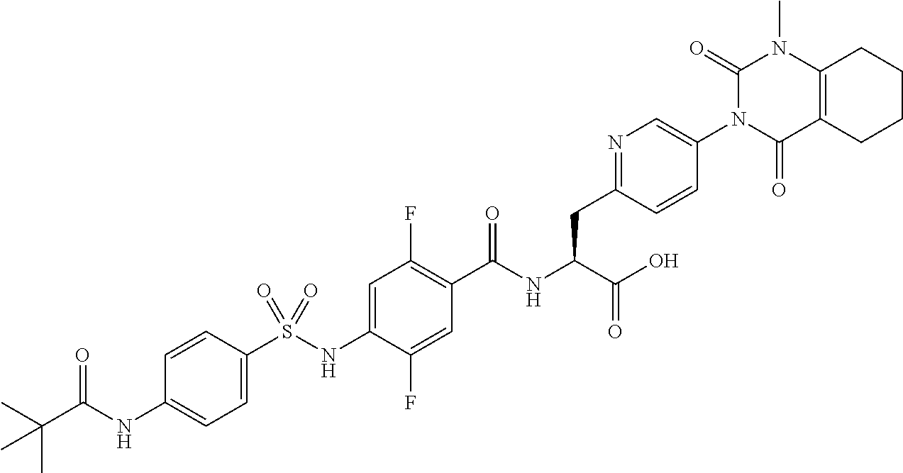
C1=C(S(NC2=CC(F)=C(C(NC(C(O)=O)CC3=NC=C(N4C(=O)C5=C(N(C)C4=O)CCCC5)C=C3)=O)C=C2F)(=O)=O)C=CC(NC(C(C)(C)C)=O)=C1
